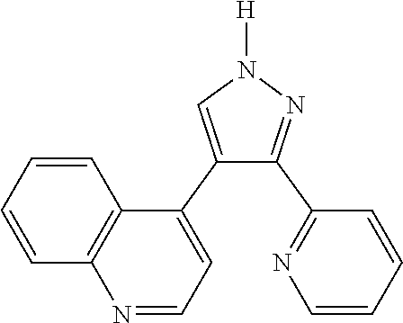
[H]N1C=C(C2=CC=NC3=C2C=CC=C3)C(C2=NC=CC=C2)=N1
